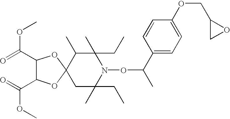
C1(C(=O)OC)C(C(=O)OC)OC2(O1)CC(C)(CC)N(OC(C)C1=CC=C(OCC3CO3)C=C1)C(C)(CC)C2C
